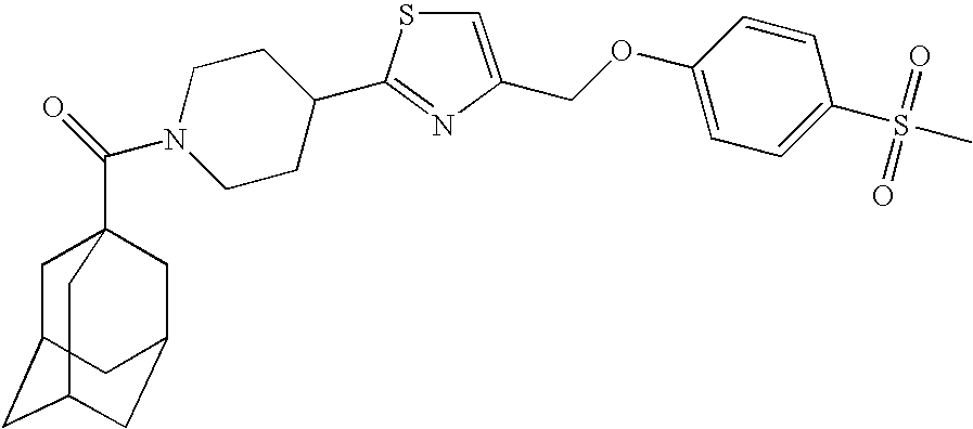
C1=C(COC2=CC=C(S(C)(=O)=O)C=C2)N=C(C2CCN(C(=O)C34CC5CC(CC(C3)C5)C4)CC2)S1
